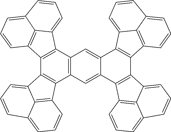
C12=C(C3=C(C4=C1C1=CC=CC5=CC=CC4=C15)C=C1C(=C3)C3=C(C4=C1C1=C5C4=CC=CC5=CC=C1)C1=C4C3=CC=CC4=CC=C1)C1=CC=CC3=CC=CC2=C13
